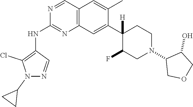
C12=C(C=C(C3([H])C(F)CN(C4COCC4O)CC3)C(C)=C1)N=C(NC1=C(Cl)N(C3CC3)N=C1)N=C2
